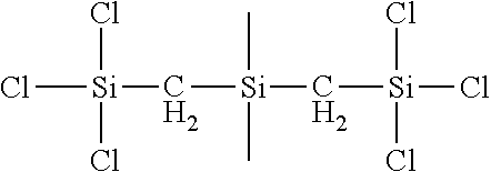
Cl[Si](Cl)(Cl)C[Si](C[Si](Cl)(Cl)Cl)(C)C
